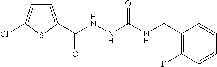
C1=C(C(=O)NNC(=O)NCC2=C(F)C=CC=C2)SC(Cl)=C1
